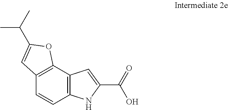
C12=C(C3=C(C=C1)NC(C(=O)O)=C3)OC(C(C)C)=C2
